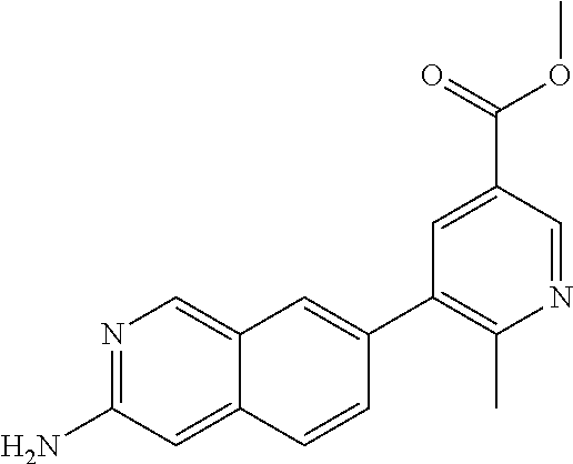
N1=C(N)C=C2C(=C1)C=C(C1=C(C)N=CC(C(OC)=O)=C1)C=C2
